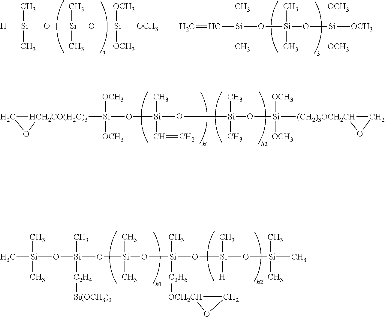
[H][Si](O[Si](O[Si]([OCH3])([OCH3])[OCH3])(C)C)(C)C.C([Si](O[Si](O[Si]([OCH3])([OCH3])[OCH3])(C)C)(C)C)=C.[Si](O[Si](O[Si]([(CH2)3OCH2CH]1CO1)([OCH3])[OCH3])(C)C)(C)(C=C)O[Si]([OCH3])([OCH3])[HCH2CO(H2C)3]1CO1.O([Si](O[Si](O[Si](O[Si](O[Si](C)(C)C)(C)[H])(C)[C3H6][OCH2CH]1CO1)(C)C)(C)[C2H4][Si(OCH3)3])[Si](C)(C)C
